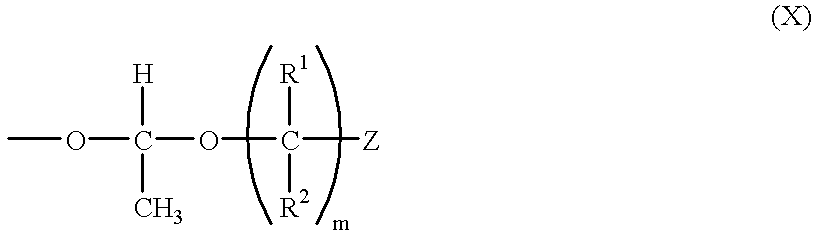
COC(OC([Z])([R1])[R2])([H])C
